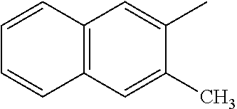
C12=C(C=C(C)C(C)=C1)C=CC=C2
